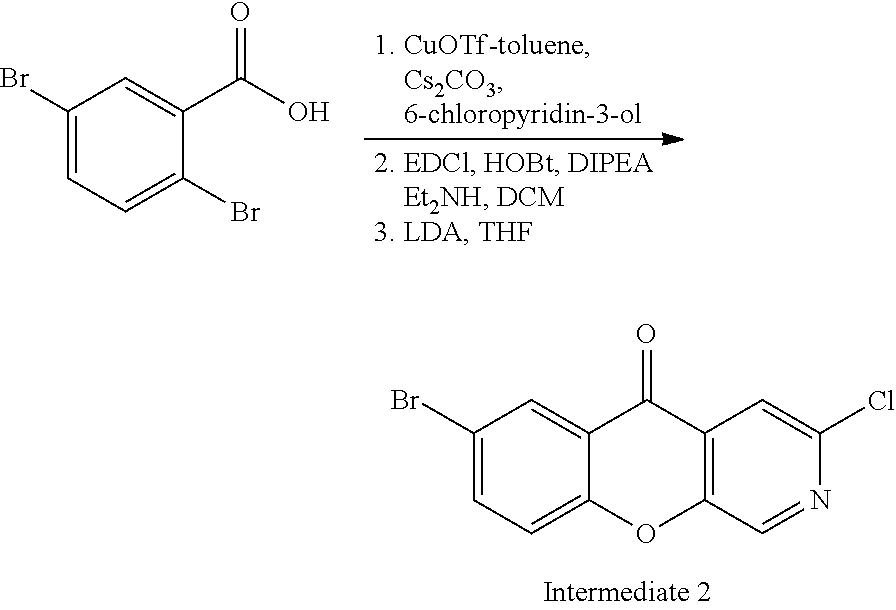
C1(Br)=CC=C2C(=C1)C(=O)C1=C(O2)C=NC(Cl)=C1.BrC1=CC=C(Br)C(C(O)=O)=C1
